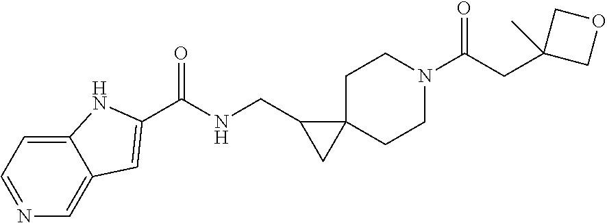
C12=CN=CC=C1NC(C(NCC1C3(C1)CCN(C(CC1(C)COC1)=O)CC3)=O)=C2
